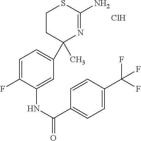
C1=C(F)C(NC(=O)C2=CC=C(C(F)(F)F)C=C2)=CC(C2(C)N=C(N)SCC2)=C1.Cl
